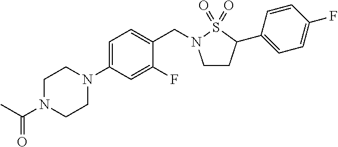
C(N1CCN(C2=CC=C(CN3CCC(C4=CC=C(F)C=C4)S3(=O)=O)C(F)=C2)CC1)(C)=O
